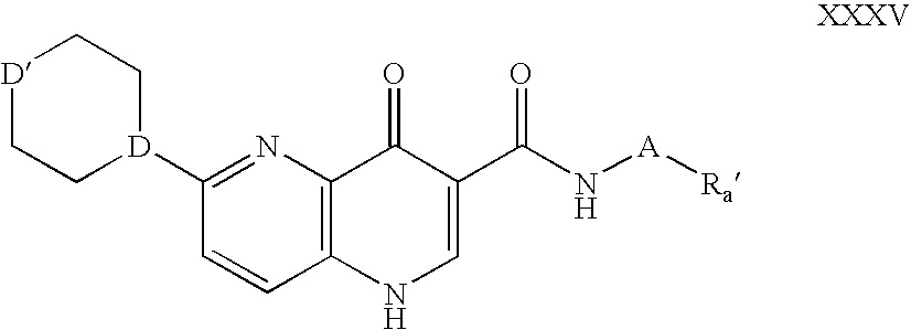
C1=CC2=C(N=C1[D]1CC[D]CC1)C(=O)C(C(N[A][Ra])=O)=CN2
